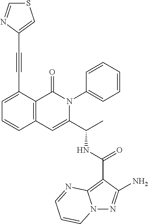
N12N=C(N)C(C(NC(C3=CC4=C(C(=O)N3C3=CC=CC=C3)C(C#CC3=CSC=N3)=CC=C4)C)=O)=C1N=CC=C2
